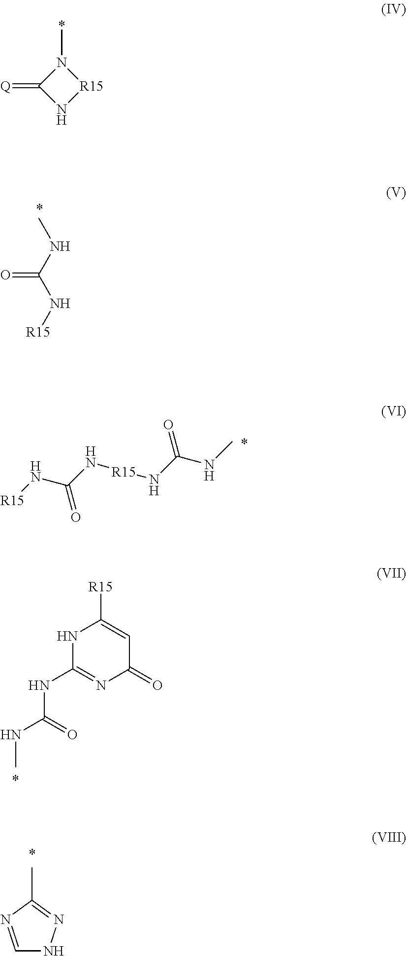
N1(C)C(=[Q])N[R15]1.C(=O)(NC)N[R15].[R15]NC(N[R15]NC(NC)=O)=O.N1C(NC(=O)NC)=NC(=O)C=C1[R15].C1=NC(C)=NN1
